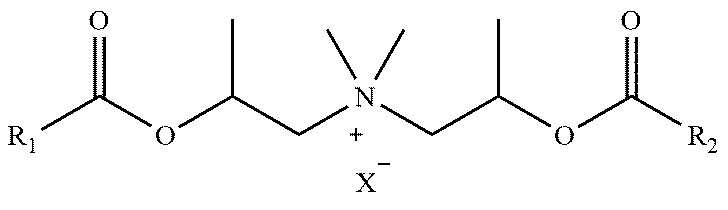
[R1]C(OC(C[N+](CC(OC([R2])=O)C)(C)C)C)=O.[X]
